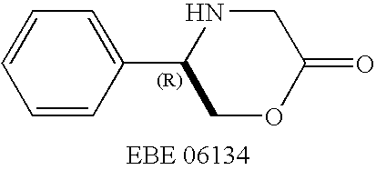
C1=CC(C2COC(=O)CN2)=CC=C1
